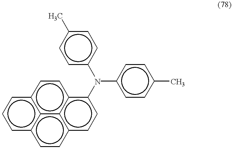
c1c2c3c(cc1)ccc1c3c(cc2)ccc1N(c1ccc(C)cc1)c1ccc(C)cc1
